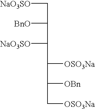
[NaO3SO]CC([BnO])C([NaO3SO])C([OSO3Na])C([OBn])C[OSO3Na]
